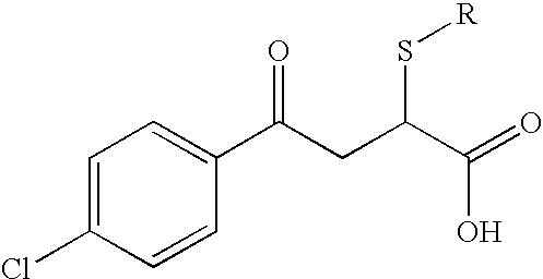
C1(C(CC(C(=O)O)S[R])=O)=CC=C(Cl)C=C1
